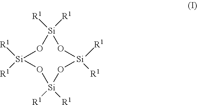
O1[Si]([R1])([R1])O[Si]([R1])([R1])O[Si]([R1])([R1])O[Si]1([R1])[R1]
